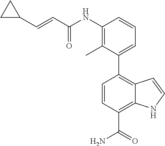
C1=CC2=C(C3=CC=CC(NC(C=CC4CC4)=O)=C3C)C=CC(C(N)=O)=C2N1
